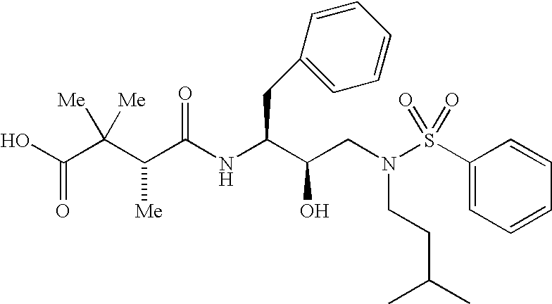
C1(S(N(CC(C(NC(C(C(C(O)=O)([Me])[Me])[Me])=O)CC2=CC=CC=C2)O)CCC(C)C)(=O)=O)=CC=CC=C1
